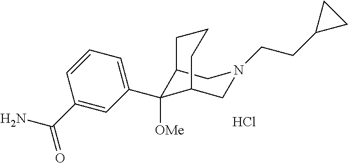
C12C([OMe])(C3=CC=CC(C(N)=O)=C3)C(CN(CCC3CC3)C1)CCC2.Cl
